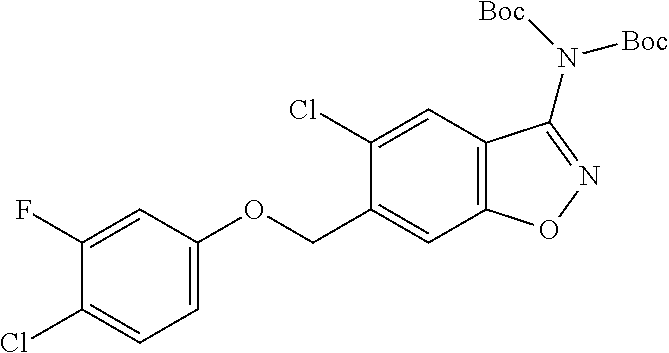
C1(Cl)=CC2=C(C=C1COC1=CC=C(Cl)C(F)=C1)ON=C2N([Boc])[Boc]
